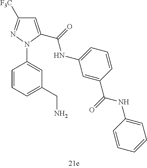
C1=CC=C(CN)C=C1N1C(C(=O)NC2=CC=CC(C(=O)NC3=CC=CC=C3)=C2)=CC([F3C])=N1
